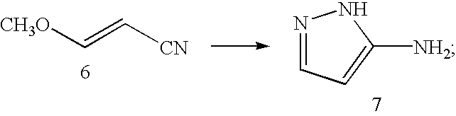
[CH3O]C=C[CN].N1=CC=C([NH2])N1
